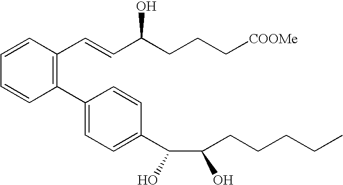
C1=C(C2=C(C=CC(CCC[COOMe])O)C=CC=C2)C=CC(C(C(CCCCC)O)O)=C1
